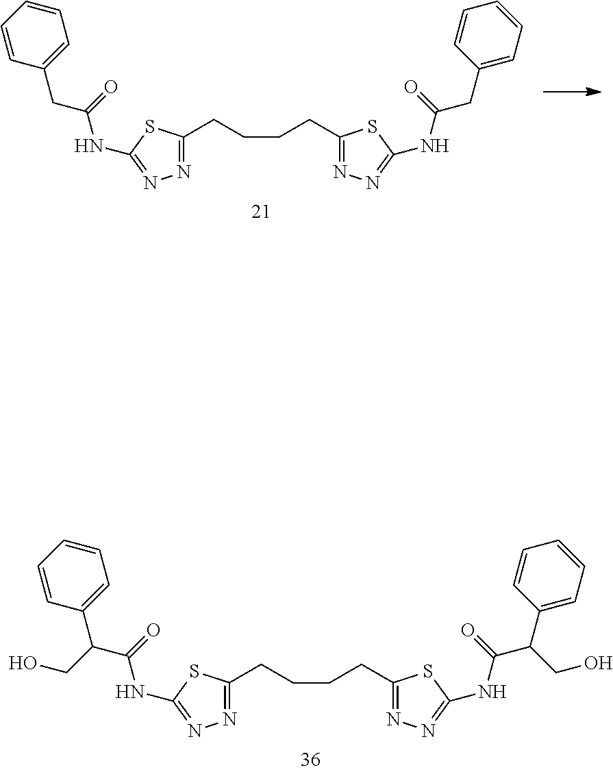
C1(CC(NC2=NN=C(CCCCC3=NN=C(NC(CC4=CC=CC=C4)=O)S3)S2)=O)=CC=CC=C1.C1(C(C(NC2=NN=C(CCCCC3=NN=C(NC(C(C4=CC=CC=C4)CO)=O)S3)S2)=O)CO)=CC=CC=C1
